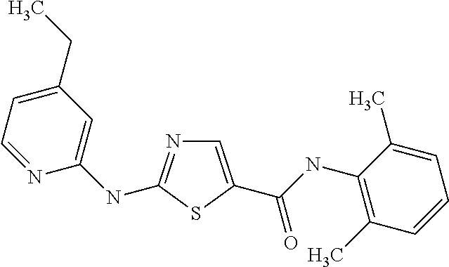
C1=C(C(NC2=C(C)C=CC=C2C)=O)SC(NC2=CC(CC)=CC=N2)=N1
